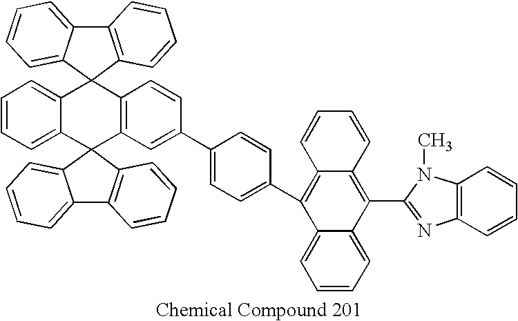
C12=CC=CC=C1C1(C3=C(C=CC(C4=CC=C(C5=C6C(=C(C7=NC8=C(N7C)C=CC=C8)C7=CC=CC=C57)C=CC=C6)C=C4)=C3)C23C2=CC=CC=C2C2=C3C=CC=C2)C2=C(C3=CC=CC=C31)C=CC=C2
